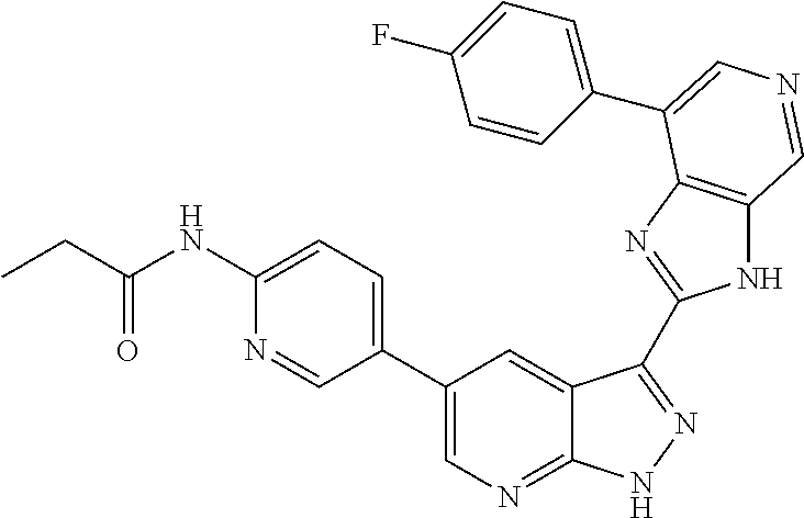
C1(C2=CN=C3C(=C2)C(C2=NC4=C(N2)C=NC=C4C2=CC=C(F)C=C2)=NN3)=CC=C(NC(CC)=O)N=C1
